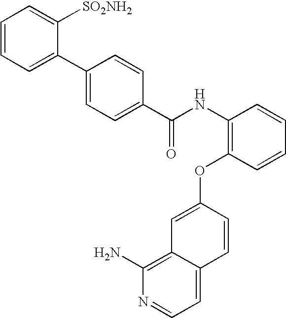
C1(C2=CC=CC=C2[SO2NH2])=CC=C(C(NC2=C(OC3=CC4=C(N)N=CC=C4C=C3)C=CC=C2)=O)C=C1
